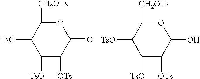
C1([TsO])C([OTs])C(=O)OC([CH2OTs])C1[TsO].C1([TsO])C([OTs])C(O)OC([CH2OTs])C1[TsO]
